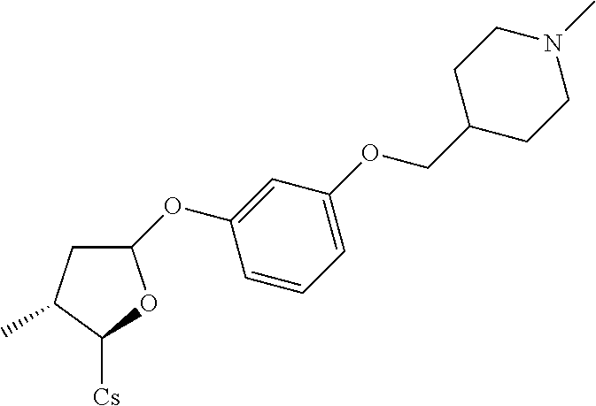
C1C(C)C([Cs])OC1OC1=CC(OCC2CCN(C)CC2)=CC=C1
